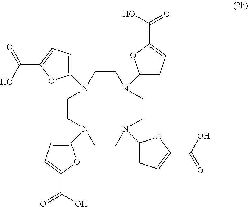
C1CN(C2=CC=C(C(=O)O)O2)CCN(C2=CC=C(C(=O)O)O2)CCN(C2=CC=C(C(O)=O)O2)CCN1C1=CC=C(C(=O)O)O1
